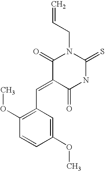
O=C1C(=CC2=C(OC)C=CC(OC)=C2)C(=O)N(CC=C)C(=S)N1
